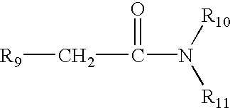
[R9]CC(N([R10])[R11])=O
